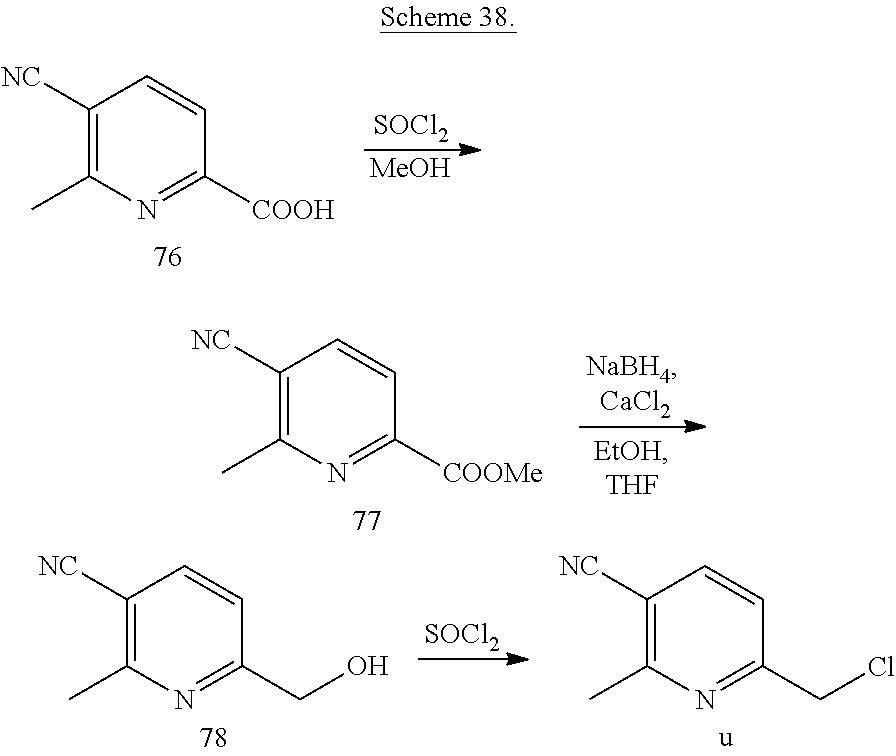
[SOCl2].[MeOH].C1([NC])=C(C)N=C([COOH])C=C1.C1([NC])=C(C)N=C([COOMe])C=C1.[SOCl2].C1([NC])=C(C)N=C(CCl)C=C1.C1([NC])=C(C)N=C(CO)C=C1.[u]
